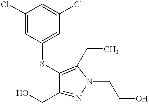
C1(CO)=NN(CCO)C(CC)=C1SC1=CC(Cl)=CC(Cl)=C1
